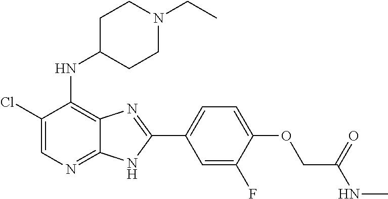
C1(Cl)=CN=C2C(=C1NC1CCN(CC)CC1)N=C(C1=CC=C(OCC(NC)=O)C(F)=C1)N2
